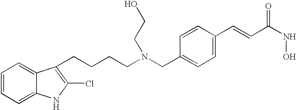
C1=CC=C2C(=C1)C(CCCCN(CC1=CC=C(C=CC(NO)=O)C=C1)CCO)=C(Cl)N2
